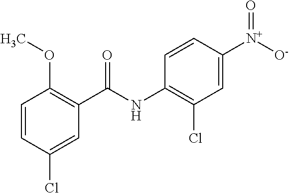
C1=CC(Cl)=CC(C(NC2=C(Cl)C=C([N+](=O)[O-])C=C2)=O)=C1OC
